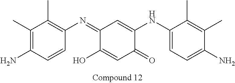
C1(C)=C(N)C=CC(N=C2C(O)=CC(=O)C(NC3=CC=C(N)C(C)=C3C)=C2)=C1C
